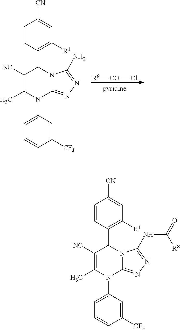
[R8][CO]Cl.C1=CC(C2C([NC])=C(C)N(C3=CC=CC([CF3])=C3)C3=NN=C(N)N23)=C([R1])C=C1[CN].C1=CC(C2C([NC])=C(C)N(C3=CC=CC([CF3])=C3)C3=NN=C(NC(=O)[R8])N23)=C([R1])C=C1[CN]
